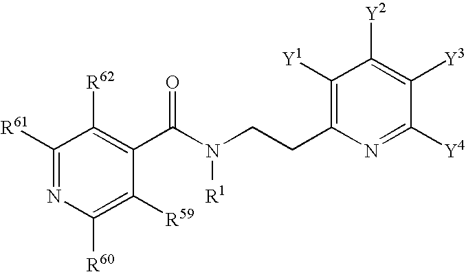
C1([R61])=NC([R60])=C([R59])C(C(N(CCC2=C([Y1])C([Y2])=C([Y3])C([Y4])=N2)[R1])=O)=C1[R62]
